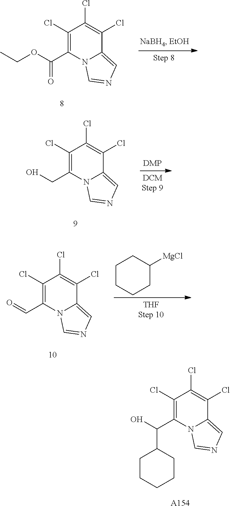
C1(Cl)=C(C(OCC)=O)N2C(=CN=C2)C(Cl)=C1Cl.C1(Cl)=C(CO)N2C(=CN=C2)C(Cl)=C1Cl.C1(Cl)=C(C=O)N2C(=CN=C2)C(Cl)=C1Cl.C1CCCC([MgCl])C1.C1(Cl)=C(C(O)C2CCCCC2)N2C(=CN=C2)C(Cl)=C1Cl.[A154]
